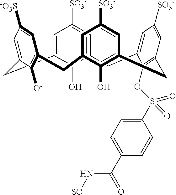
C12=CC([SO3-])=CC(=C1O)CC1=CC([SO3-])=CC(=C1OS(C1=CC=C(C(=O)N[SC])C=C1)(=O)=O)CC1=C(O)C(=CC([SO3-])=C1)CC1=C([O-])C(=CC([-O3S])=C1)C2
